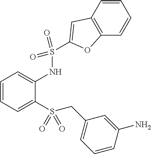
C1=CC=C(S(CC2=CC=CC(N)=C2)(=O)=O)C(NS(C2=CC3=C(C=CC=C3)O2)(=O)=O)=C1
